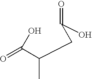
OC(C(CC(=O)O)C)=O
